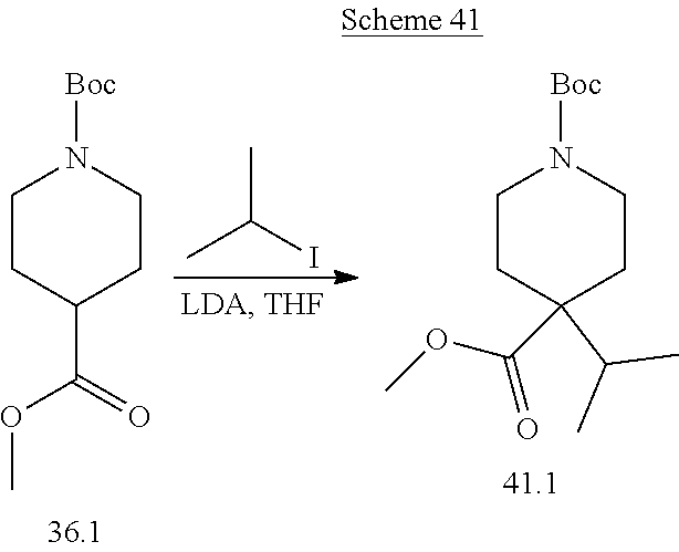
C1CC(C(OC)=O)CCN1[Boc].CC(I)C.C1CC(C(OC)=O)(C(C)C)CCN1[Boc]
